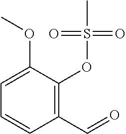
C1=CC(C=O)=C(OS(C)(=O)=O)C(OC)=C1
